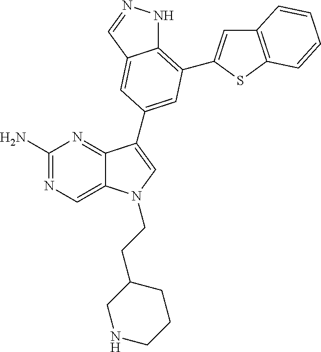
C1(N)=NC=C2C(=N1)C(C1=CC(C3=CC4=C(S3)C=CC=C4)=C3NN=CC3=C1)=CN2CCC1CCCNC1
